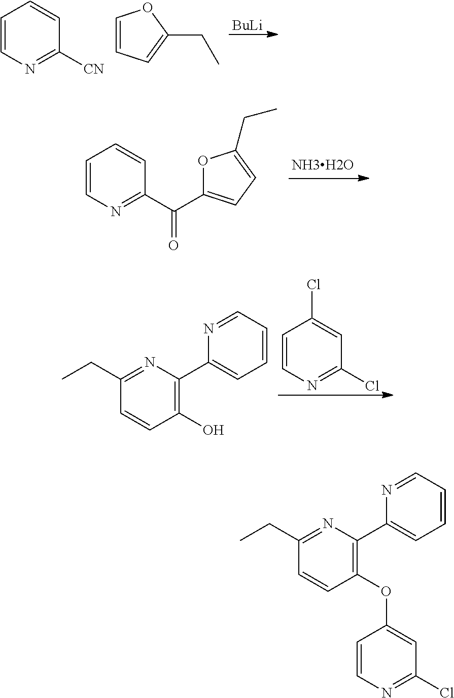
C1=CN=C([CN])C=C1.C1=CC=C(CC)O1.[BuLi].C1=CN=C(C(C2=CC=C(CC)O2)=O)C=C1.C1(O)=C(C2=CC=CC=N2)N=C(CC)C=C1.C1=CN=C(Cl)C=C1Cl.C1(OC2=CC(Cl)=NC=C2)=C(C2=CC=CC=N2)N=C(CC)C=C1
